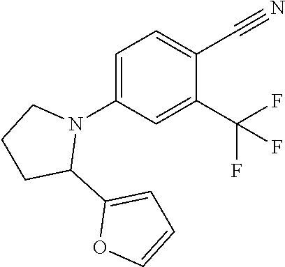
C1=C(N2CCCC2C2=CC=CO2)C=C(C(F)(F)F)C(C#N)=C1
